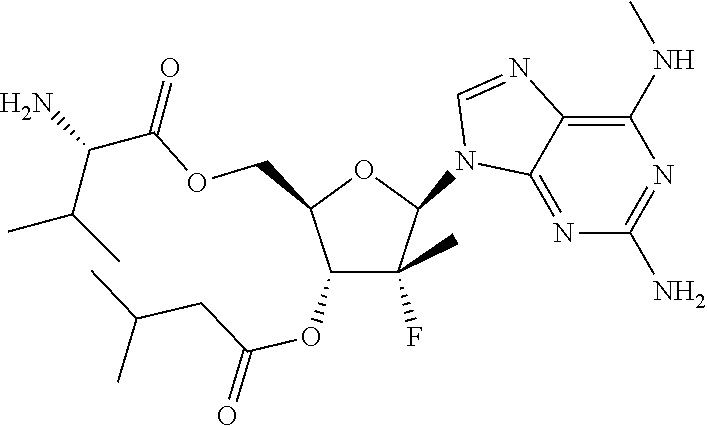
C(OCC1C(OC(CC(C)C)=O)C(C)(F)C(N2C3=NC(N)=NC(NC)=C3N=C2)O1)(C(N)C(C)C)=O
